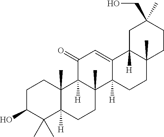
C1C(O)C(C)(C)C2([H])C(C)(C1)C1([H])C(C)(CC2)C2([H])C(=CC1=O)C1([H])C(C)(CC2)CCC(C)(CO)C1
